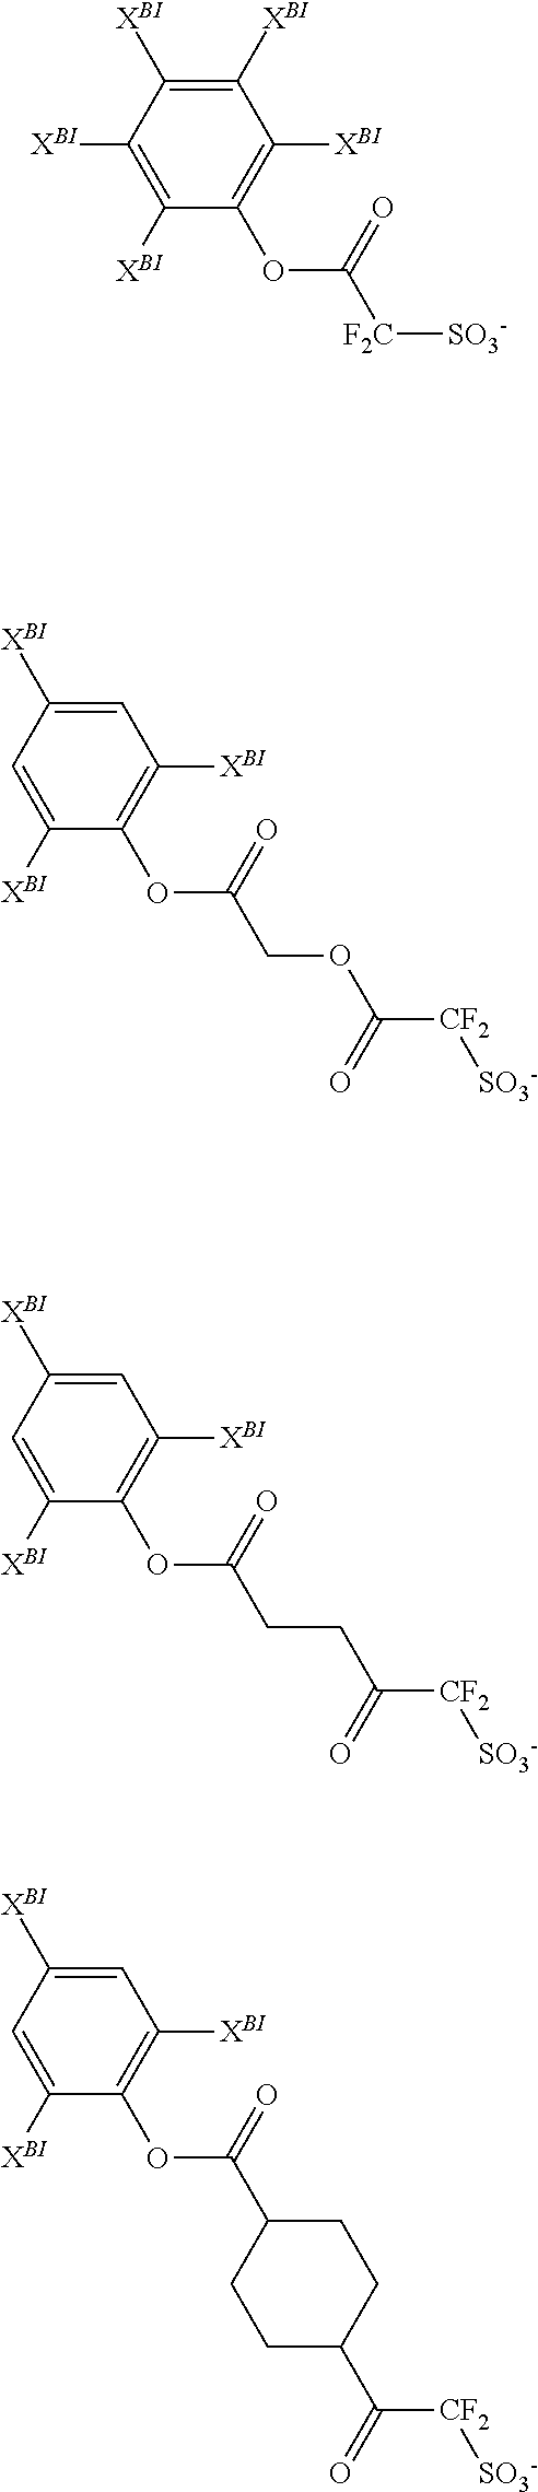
C1([XBI])=C([XBI])C([XBI])=C([XBI])C(OC([F2C][SO3-])=O)=C1[XBI].C1=C([XBI])C=C([XBI])C(OC(COC([CF2][SO3-])=O)=O)=C1[XBI].C1=C([XBI])C=C([XBI])C(OC(CCC([CF2][SO3-])=O)=O)=C1[XBI].C1=C([XBI])C=C([XBI])C(OC(C2CCC(C([CF2][SO3-])=O)CC2)=O)=C1[XBI]
